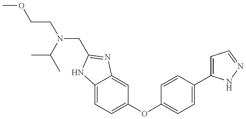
C(CN(CC1=NC2=CC(OC3=CC=C(C4=CC=NN4)C=C3)=CC=C2N1)C(C)C)OC
